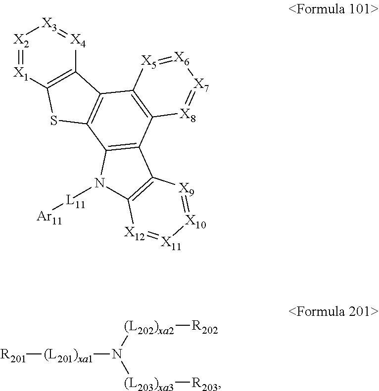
[X2]1=[X1]C2=C([X4]=[X3]1)C1=C(S2)C2=C(C3=C1[X5]=[X6][X7]=[X8]3)C1=C(N2[L11][Ar11])[X12]=[X11][X10]=[X9]1.[R201][(L201)xa1]N([(L202)xa2][R202])[(L203)xa3][R203]
